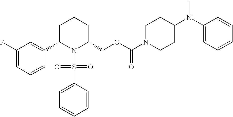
C1(F)=CC=CC(C2N(S(C3=CC=CC=C3)(=O)=O)C(COC(N3CCC(N(C4=CC=CC=C4)C)CC3)=O)CCC2)=C1
